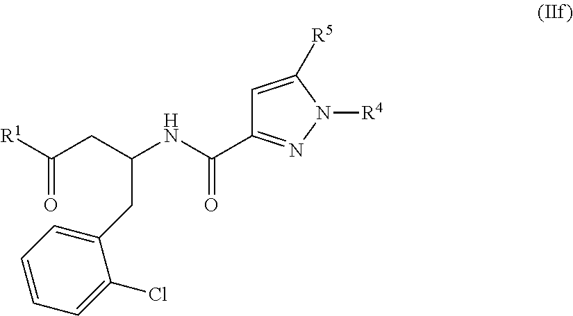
C1=C([R5])N([R4])N=C1C(NC(CC([R1])=O)CC1=CC=CC=C1Cl)=O
